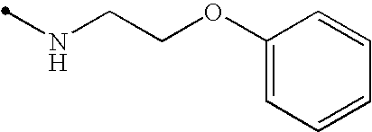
N(CCOC1=CC=CC=C1)C
